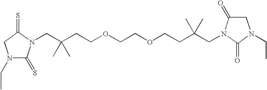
C(C(CCOCCOCCC(CN1C(=O)CN(CC)C1=O)(C)C)(C)C)N1C(=S)N(CC)CC1=S
